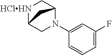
[HClHN]1C2CN(C3=CC(F)=CC=C3)C(C1)C2
